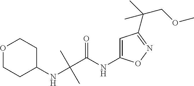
O1CCC(NC(C(NC2=CC(C(C)(COC)C)=NO2)=O)(C)C)CC1
